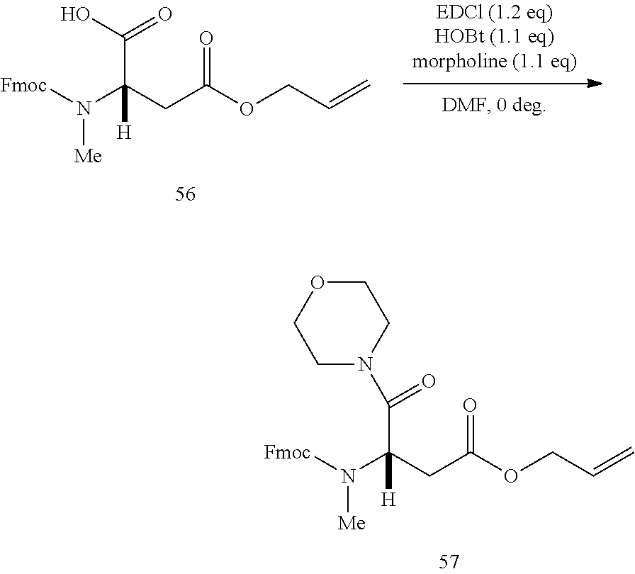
[Fmoc]N(C(CC(OCC=C)=O)(C(O)=O)[H])[Me].[Fmoc]N(C(CC(=O)OCC=C)(C(N1CCOCC1)=O)[H])[Me]
